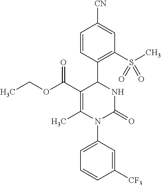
C1=CC(C2C(C(OCC)=O)=C(C)N(C3=CC=CC([CF3])=C3)C(=O)N2)=C(S(C)(=O)=O)C=C1[CN]
